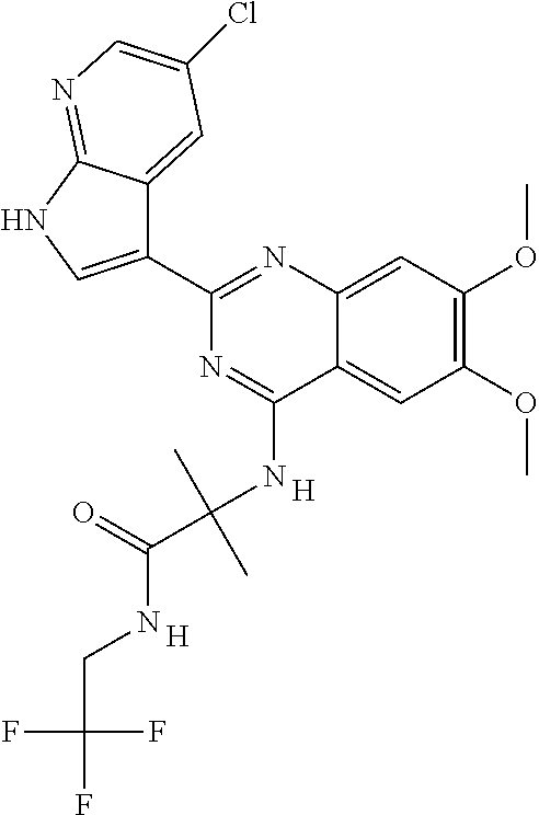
C1(C2=CNC3=NC=C(Cl)C=C23)=NC2=CC(OC)=C(OC)C=C2C(NC(C(=O)NCC(F)(F)F)(C)C)=N1.[H].[H]
